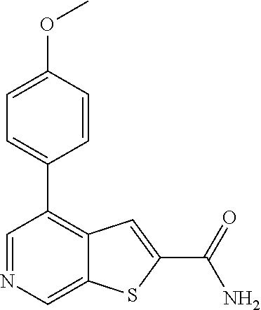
C1=NC=C2C(=C1C1=CC=C(OC)C=C1)C=C(C(N)=O)S2
